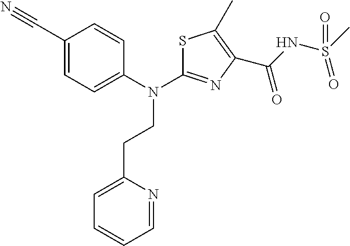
C1(CCN(C2=NC(C(NS(C)(=O)=O)=O)=C(C)S2)C2=CC=C(C#N)C=C2)=CC=CC=N1
